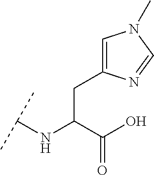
C(C(C(O)=O)NC(C)C)C1=CN(C)C=N1
